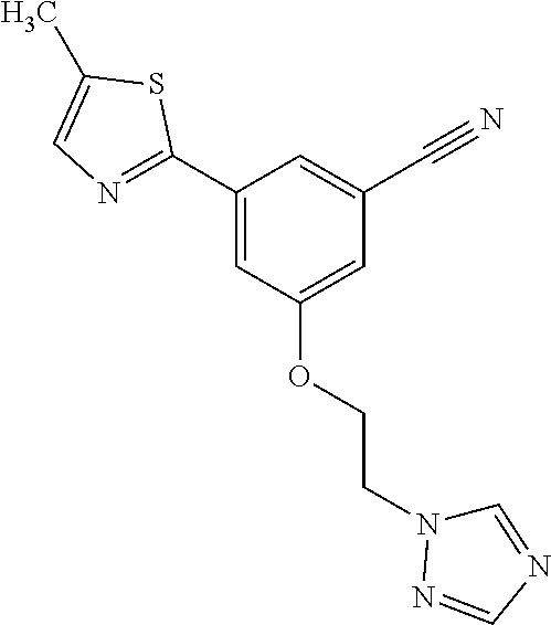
C1(C2=NC=C(C)S2)=CC(OCCN2C=NC=N2)=CC(C#N)=C1
